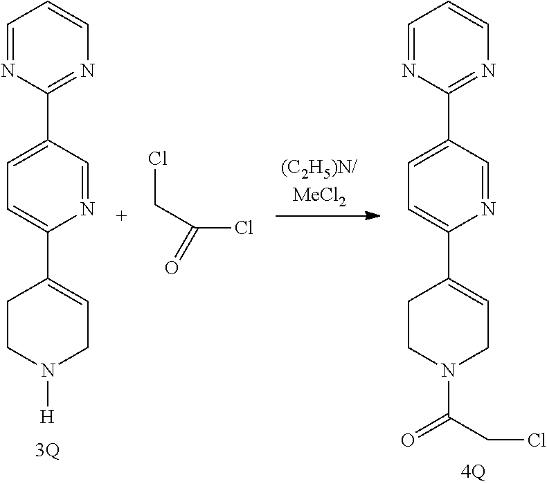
C1(C2=CC=C(C3=CCN([H])CC3)N=C2)=NC=CC=N1.ClCC(Cl)=O.C1(C2=CC=C(C3=CCN(C(CCl)=O)CC3)N=C2)=NC=CC=N1
